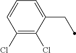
C1(Cl)=C(Cl)C(CC)=CC=C1
